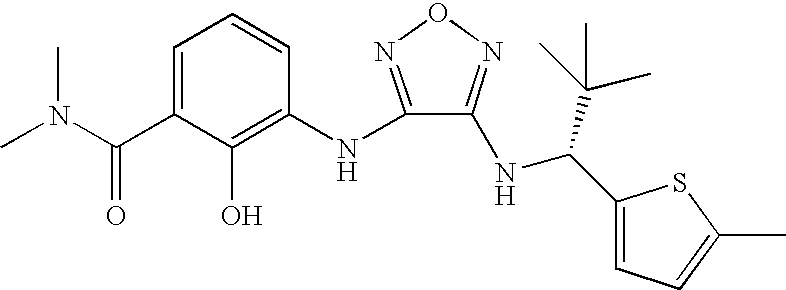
C1=C(C(N(C)C)=O)C(O)=C(NC2=NON=C2NC(C2=CC=C(C)S2)C(C)(C)C)C=C1
